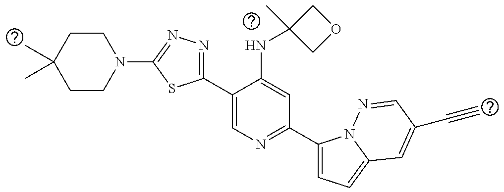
C1CN(C2=NN=C(C3=CN=C(C4=CC=C5N4N=CC(C#C)=C5)C=C3NC3(C)COC3)S2)CCC1(C)C
